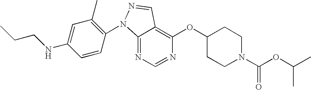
C12=NC=NC(OC3CCN(C(OC(C)C)=O)CC3)=C1C=NN2C1=C(C)C=C(NCCC)C=C1
